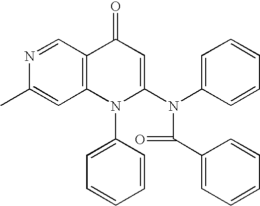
CC1=CC2=C(C=N1)C(=O)C=C(N(C1=CC=CC=C1)C(=O)C1=CC=CC=C1)N2C1=CC=CC=C1
